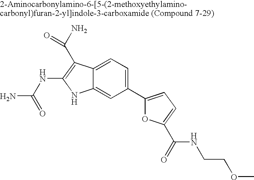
C1(C2=CC=C(C(=O)NCCOC)O2)=CC=C2C(=C1)NC(NC(N)=O)=C2C(N)=O
